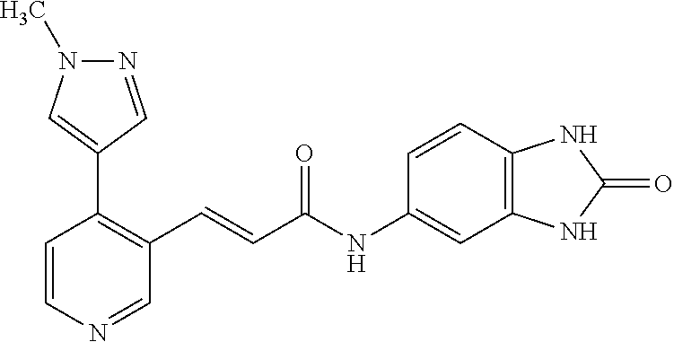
N1=CC(C2=C(C=CC(NC3=CC4=C(C=C3)NC(=O)N4)=O)C=NC=C2)=CN1C
